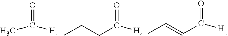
CC([H])=O.C([H])(=O)CCC.C([H])(=O)C=CC
